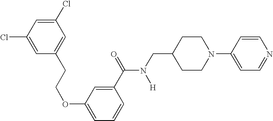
C1=C(Cl)C=C(Cl)C=C1CCOC1=CC=CC(C(=O)N([H])CC2CCN(C3=CC=NC=C3)CC2)=C1
